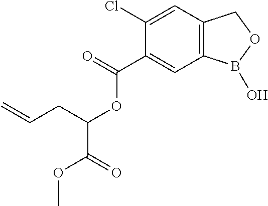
C1(Cl)=CC2=C(C=C1C(=O)OC(C(OC)=O)CC=C)B(O)OC2
